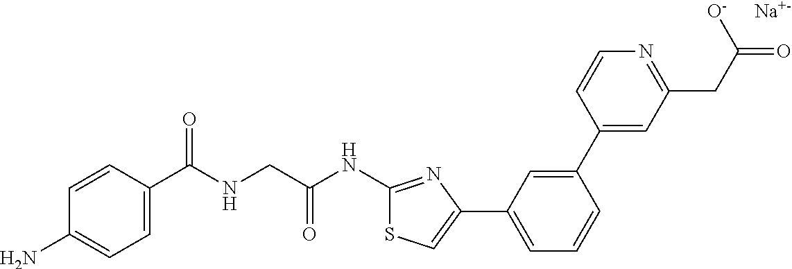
C1=CC(C(NCC(NC2=NC(C3=CC=CC(C4=CC(CC(=O)[O-])=NC=C4)=C3)=CS2)=O)=O)=CC=C1N.[Na]
